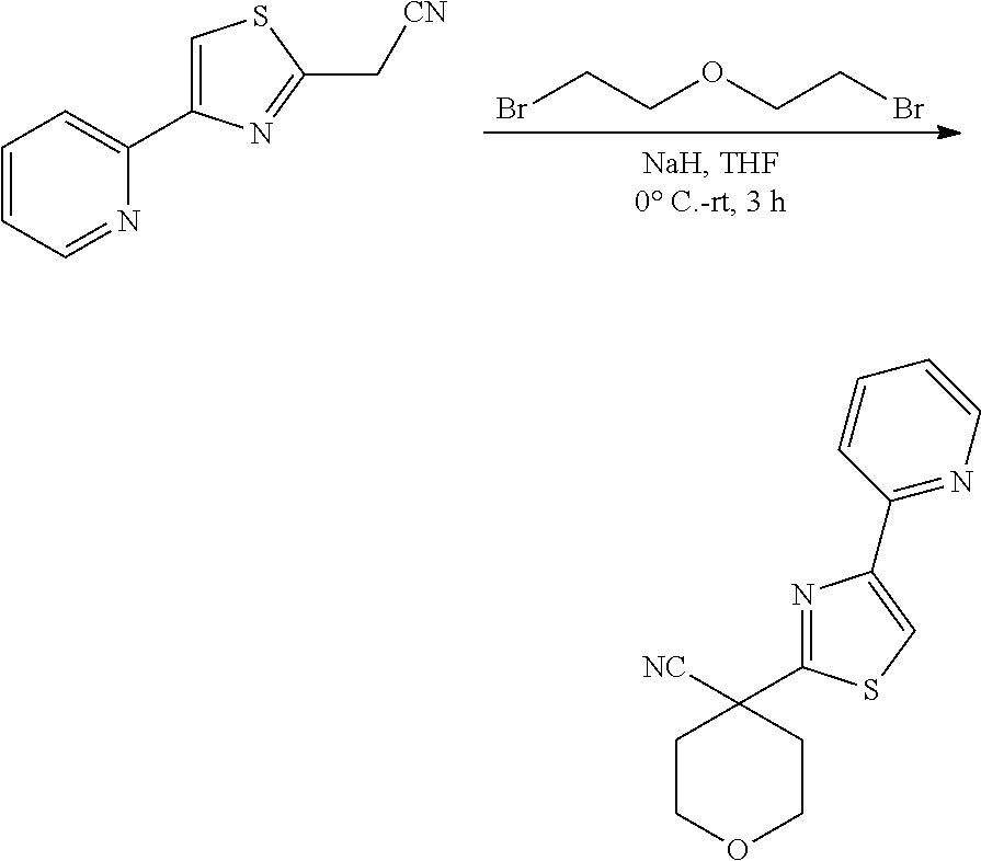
BrCCOCCBr.C1=CC=NC(C2=CSC(C[CN])=N2)=C1.N1=C(C2([NC])CCOCC2)SC=C1C1=NC=CC=C1
